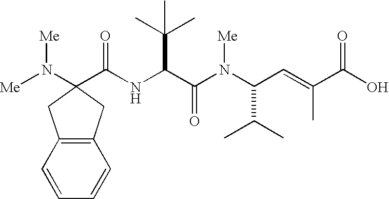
N(C(C(N(C(C=C(C(O)=O)C)C(C)C)[Me])=O)C(C)(C)C)C(C1(N([Me])[Me])CC2=C(C1)C=CC=C2)=O
